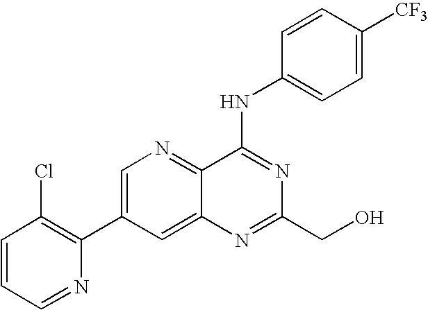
C1=CC=NC(C2=CN=C3C(=C2)N=C(CO)N=C3NC2=CC=C([CF3])C=C2)=C1Cl
